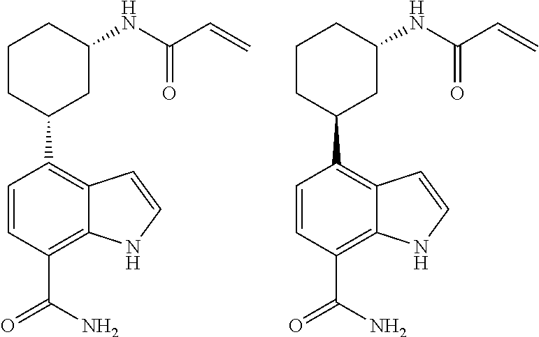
C1=CC(C(=O)N)=C2C(=C1C1CC(NC(C=C)=O)CCC1)C=CN2.C1=CC(C(=O)N)=C2C(=C1C1CC(NC(C=C)=O)CCC1)C=CN2
